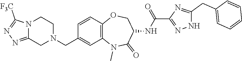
C(C1=CC=CC=C1)C1=NC(C(NC2C(=O)N(C)C3=C(C=CC(CN4CCN5C(=NN=C5[F3C])C4)=C3)OC2)=O)=NN1
